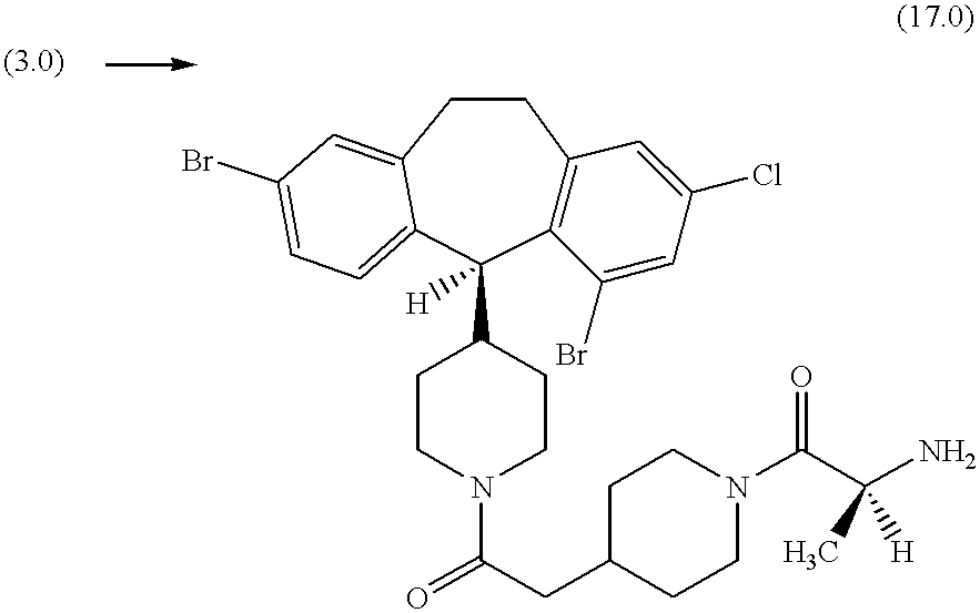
C12=C(CCC3=CC(Br)=CC=C3C1(C1CCN(C(=O)CC3CCN(C(C(N)(C)[H])=O)CC3)CC1)[H])C=C(Cl)C=C2Br
